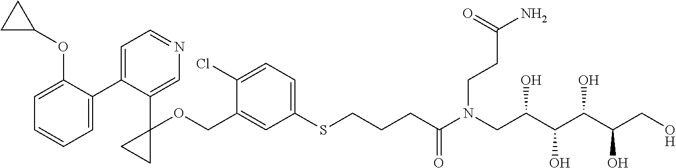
C1=C(COC2(C3=CN=CC=C3C3=CC=CC=C3OC3CC3)CC2)C(Cl)=CC=C1SCCCC(N(CC(C(C(C(CO)O)O)O)O)CCC(N)=O)=O
